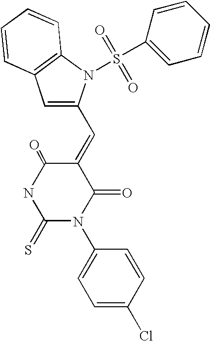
N1C(=S)N(C2=CC=C(Cl)C=C2)C(=O)C(=CC2=CC3=C(N2S(C2=CC=CC=C2)(=O)=O)C=CC=C3)C1=O
